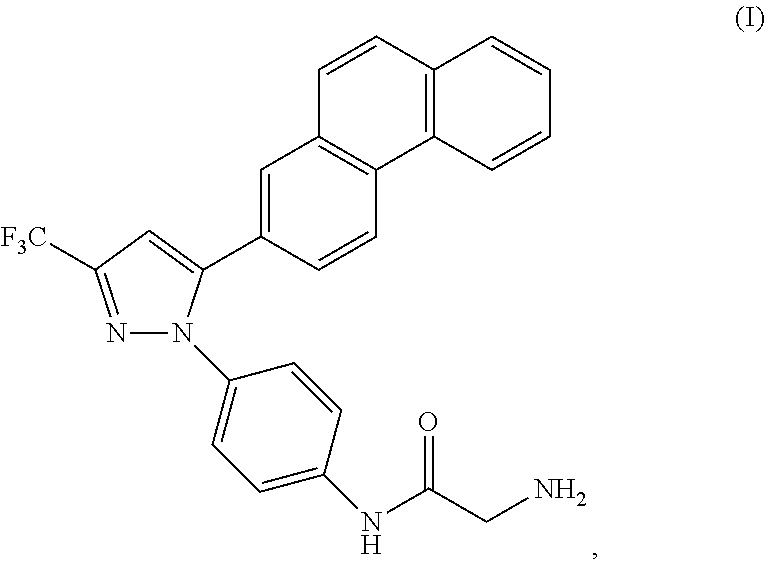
N1=C([F3C])C=C(C2=CC3=C(C=C2)C2=C(C=C3)C=CC=C2)N1C1=CC=C(NC(CN)=O)C=C1
